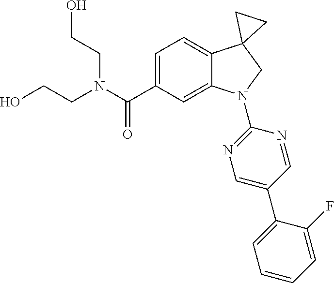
C(C1=CC=C2C(=C1)N(C1=NC=C(C3=CC=CC=C3F)C=N1)CC21CC1)(=O)N(CCO)CCO
